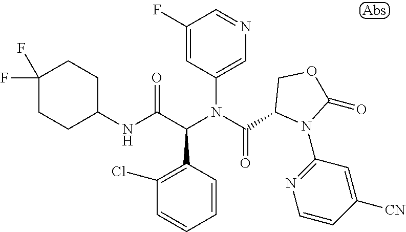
C1=CC(C(C(NC2CCC(F)(F)CC2)=O)N(C(=O)C2N(C3=NC=CC([CN])=C3)C(=O)OC2)C2=CN=CC(F)=C2)=C(Cl)C=C1
